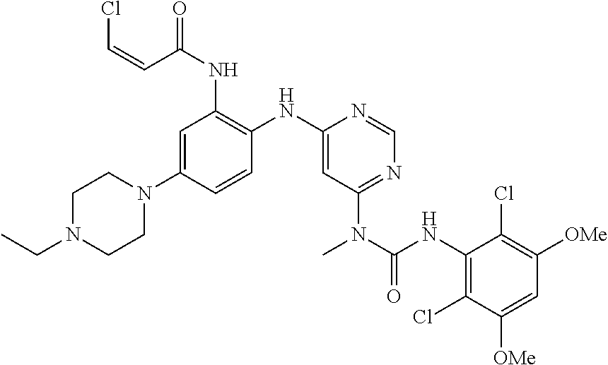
C1=C(N2CCN(CC)CC2)C=CC(NC2=CC(N(C(NC3=C(Cl)C([OMe])=CC([OMe])=C3Cl)=O)C)=NC=N2)=C1NC(=O)C=CCl
